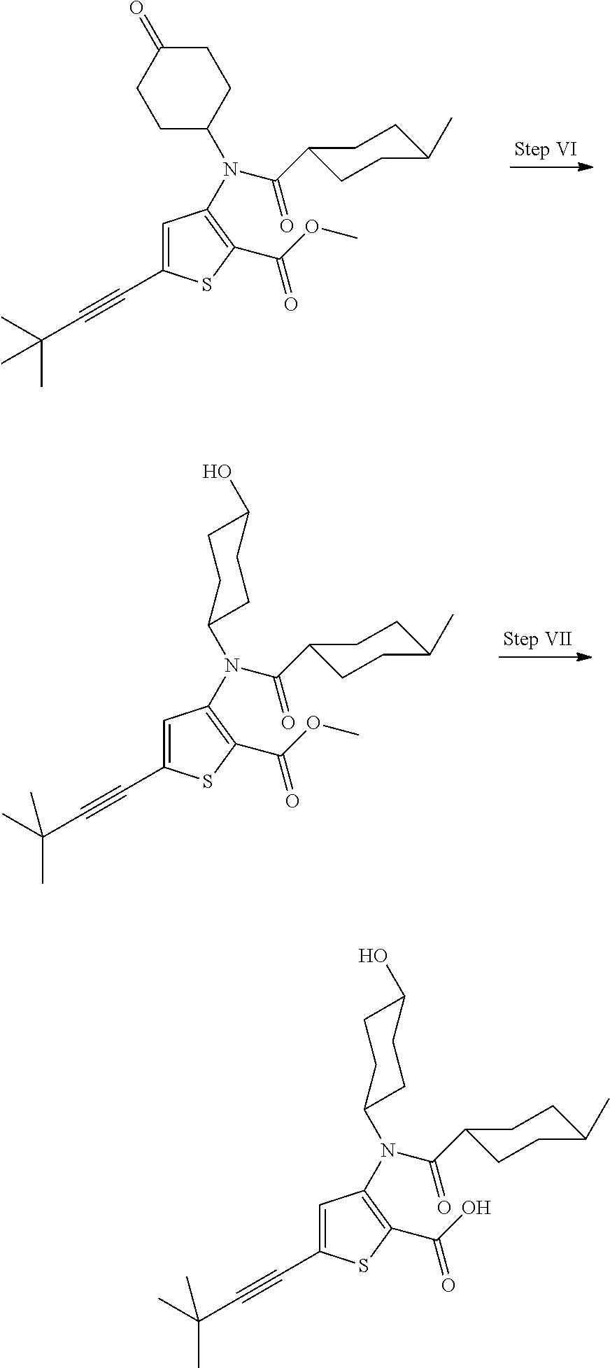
C1=C(C#CC(C)(C)C)SC(C(=O)OC)=C1N(C1CCC(=O)CC1)C(=O)C1CCC(C)CC1.C1=C(C#CC(C)(C)C)SC(C(=O)OC)=C1N(C(=O)C1CCC(C)CC1)C1CCC(O)CC1.C1=C(C#CC(C)(C)C)SC(C(=O)O)=C1N(C(=O)C1CCC(C)CC1)C1CCC(O)CC1
